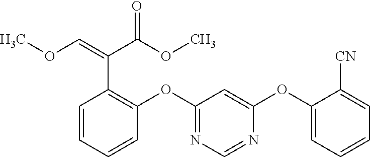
C1=CC=CC(OC2=NC=NC(OC3=CC=CC=C3[CN])=C2)=C1C(=COC)C(OC)=O
